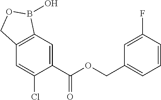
C1=C(C(OCC2=CC=CC(F)=C2)=O)C(Cl)=CC2=C1B(O)OC2
